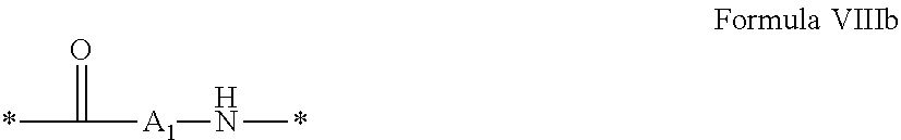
*C(=O)[A1]N*
